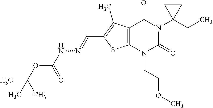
C12=C(N(CCOC)C(=O)N(C3(CC)CC3)C1=O)SC(C=NNC(OC(C)(C)C)=O)=C2C
